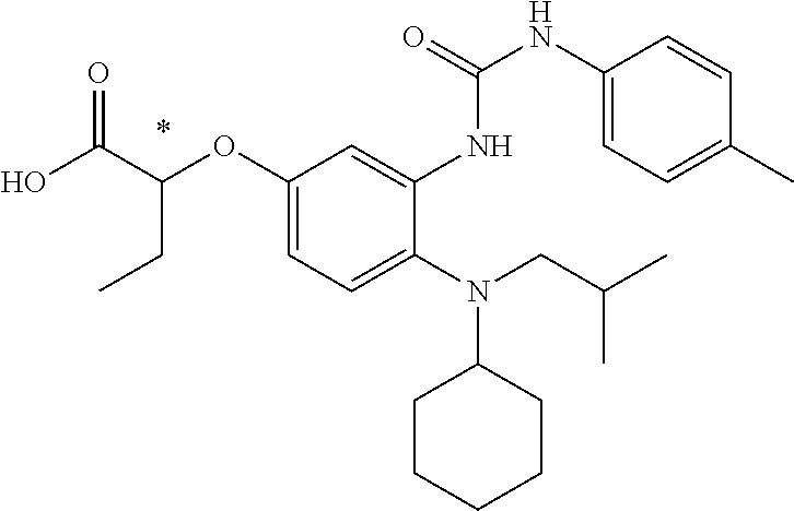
OC(C(OC1=CC=C(N(CC(C)C)C2CCCCC2)C(NC(NC2=CC=C(C)C=C2)=O)=C1)CC)=O
